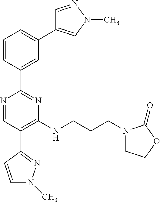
C1=CC(C2=NC(NCCCN3CCOC3=O)=C(C3=NN(C)C=C3)C=N2)=CC(C2=CN(C)N=C2)=C1
